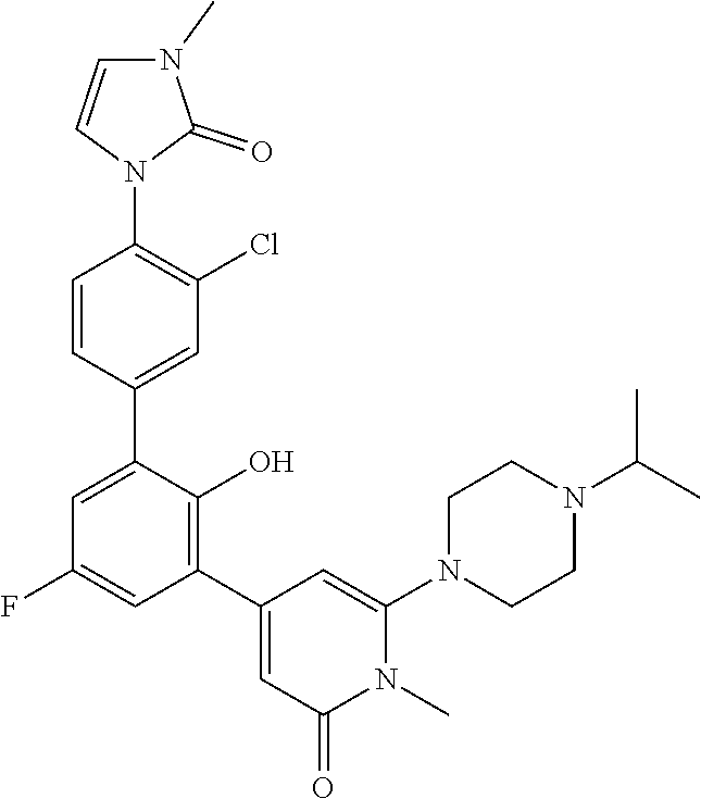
C1=CN(C2=C(Cl)C=C(C3=CC(F)=CC(C4=CC(=O)N(C)C(N5CCN(C(C)C)CC5)=C4)=C3O)C=C2)C(=O)N1C
